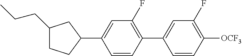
C1(CCC)CCC(C2=CC(F)=C(C3=CC(F)=C([OCF3])C=C3)C=C2)C1
